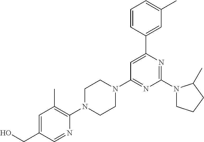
OCC1=CC(C)=C(N2CCN(C3=NC(N4CCCC4C)=NC(C4=CC(C)=CC=C4)=C3)CC2)N=C1
